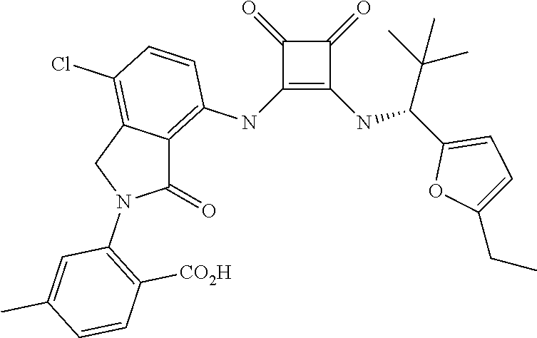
C1(NC2=C3C(=C(Cl)C=C2)CN(C2=C([CO2H])C=CC(C)=C2)C3=O)=C(NC(C2=CC=C(CC)O2)C(C)(C)C)C(=O)C1=O
